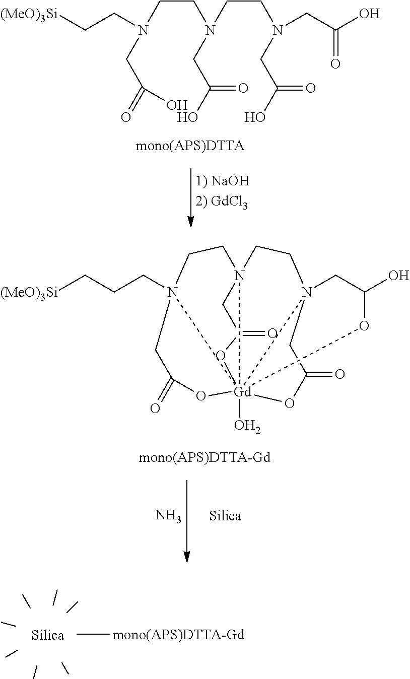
[(MeO)3Si]CCN(CCN(CC(=O)O)CCN(CC(O)=O)CC(O)=O)CC(=O)O.C(CCN12CCN34CC(=O)O[Gd]1356(O)(OC(=O)C2)OC(=O)CN5(CC(O)O6)CC4)[(MeO)3Si].N.C([mono(APS)DTTA-Gd])(C)(C)(C)(C)(C)(C)C
